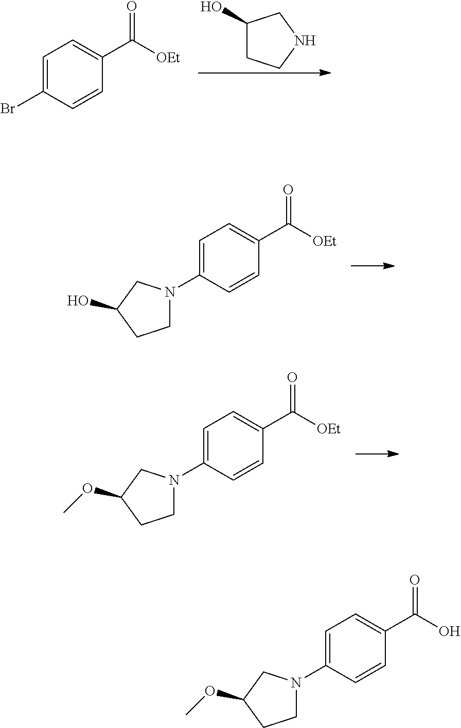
C1=C(N2CCC(OC)C2)C=CC(C(=O)O)=C1.C1=C(Br)C=CC(C(=O)[OEt])=C1.C1(O)CCNC1.C1=C(N2CCC(O)C2)C=CC(C(=O)[OEt])=C1.C1=C(N2CCC(OC)C2)C=CC(C(=O)[OEt])=C1
